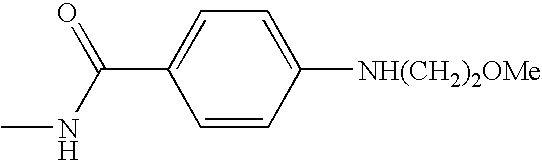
CNC(C1=CC=C([NH(CH2)2OMe])C=C1)=O
